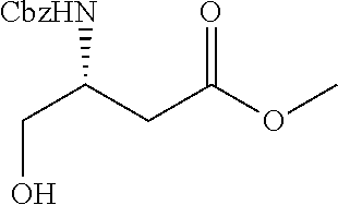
OCC(CC(OC)=O)[CbzHN]
